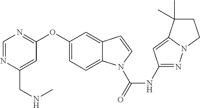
C1(OC2=NC=NC(CNC)=C2)=CC=C2C(=C1)C=CN2C(NC1=NN2C(=C1)C(C)(C)CC2)=O
